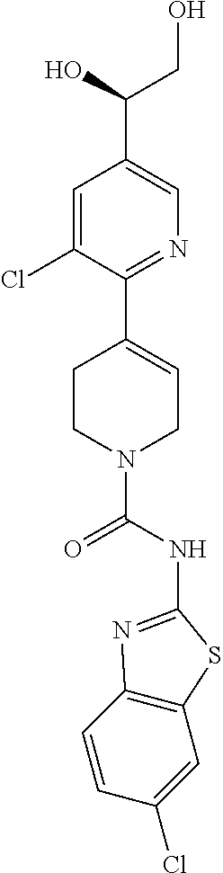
C1=C(Cl)C(C2=CCN(C(NC3=NC4=C(C=C(Cl)C=C4)S3)=O)CC2)=NC=C1C(O)CO
